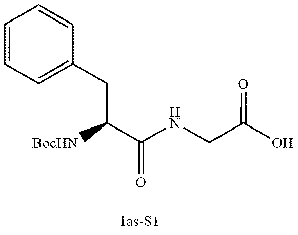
C1=CC=C(CC(C(=O)NCC(=O)O)[BocHN])C=C1
